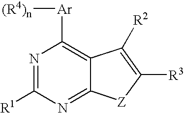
N1=C([R1])N=C2C(=C1[Ar][(R4)n])C([R2])=C([R3])[Z]2
